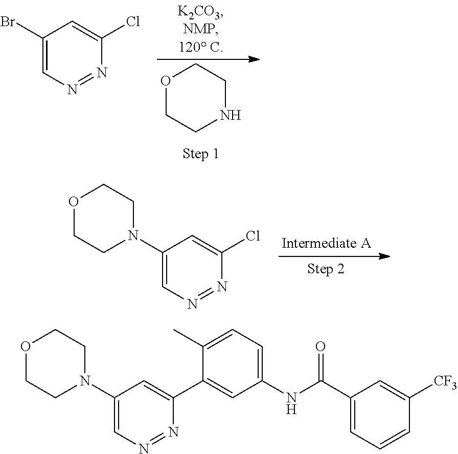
C1(Br)=CN=NC(Cl)=C1.O1CCNCC1.C1(N2CCOCC2)=CN=NC(Cl)=C1.C1(N2CCOCC2)=CN=NC(C2=CC(NC(C3=CC=CC([CF3])=C3)=O)=CC=C2C)=C1
